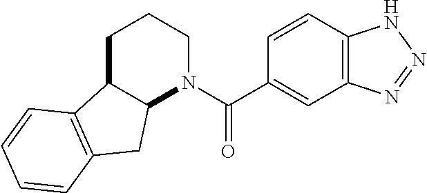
C1C2C(N(C(C3=CC4=C(C=C3)NN=N4)=O)CC1)CC1=C2C=CC=C1
